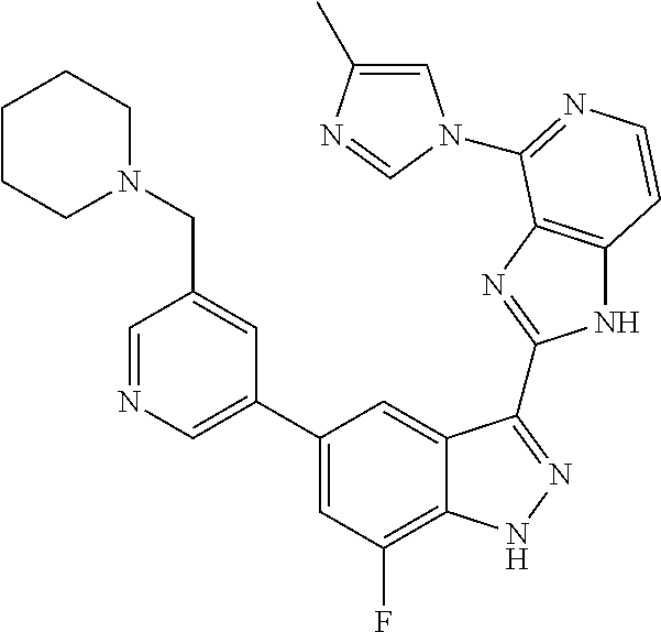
C1=C(C2=CC(F)=C3C(=C2)C(C2=NC4=C(N2)C=CN=C4N2C=C(C)N=C2)=NN3)C=C(CN2CCCCC2)C=N1
